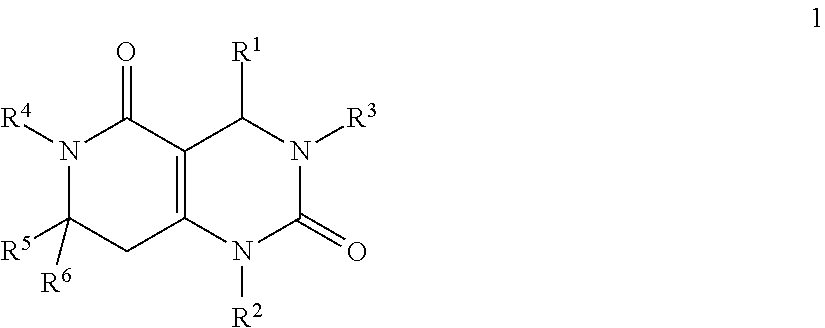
N1([R4])C([R5])([R6])CC2=C(C1=O)C([R1])N([R3])C(=O)N2[R2]
